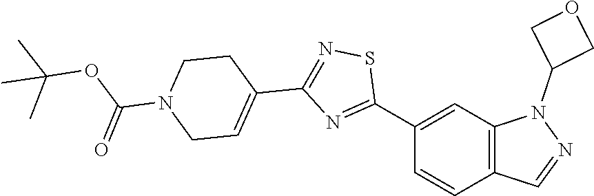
C1(C2=NC(C3=CCN(C(=O)OC(C)(C)C)CC3)=NS2)=CC2=C(C=C1)C=NN2C1COC1
